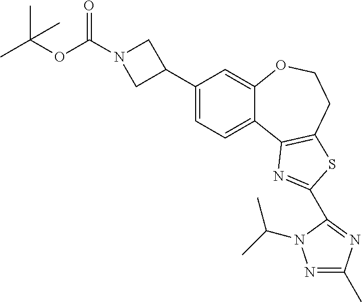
C1(C2CN(C(OC(C)(C)C)=O)C2)=CC=C2C(=C1)OCCC1=C2N=C(C2=NC(C)=NN2C(C)C)S1
